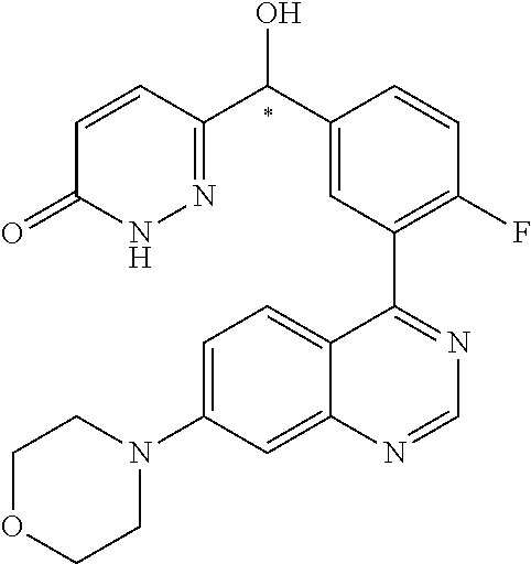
C1=CC(C(C2=CC(C3=NC=NC4=CC(N5CCOCC5)=CC=C34)=C(F)C=C2)O)=NNC1=O
